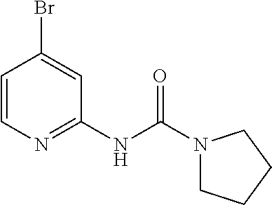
C1=CN=C(NC(=O)N2CCCC2)C=C1Br
